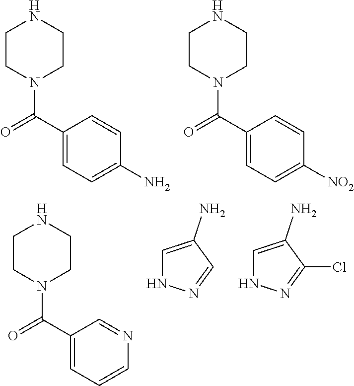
C1CN(C(C2=CC=CN=C2)=O)CCN1.C1=C(N)C=NN1.C1=C(N)C(Cl)=NN1.C1CN(C(C2=CC=C(N)C=C2)=O)CCN1.C1CN(C(C2=CC=C([NO2])C=C2)=O)CCN1
